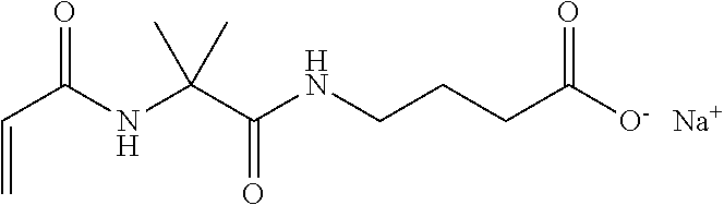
N(CCCC(=O)[O-])C(=O)C(NC(C=C)=O)(C)C.[Na]
